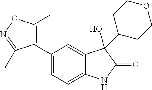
C1(C2=CC=C3C(=C2)C(O)(C2CCOCC2)C(=O)N3)=C(C)ON=C1C
